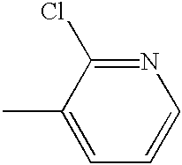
C1=C(C)C(Cl)=NC=C1
